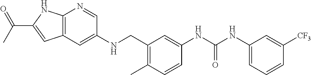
N(C1=CC=CC([CF3])=C1)C(=O)NC1=CC(CNC2=CC3=C(N=C2)NC(C(C)=O)=C3)=C(C)C=C1
